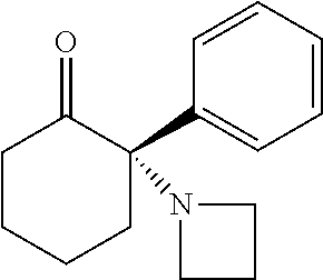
N1(C2(C3=CC=CC=C3)C(=O)CCCC2)CCC1
